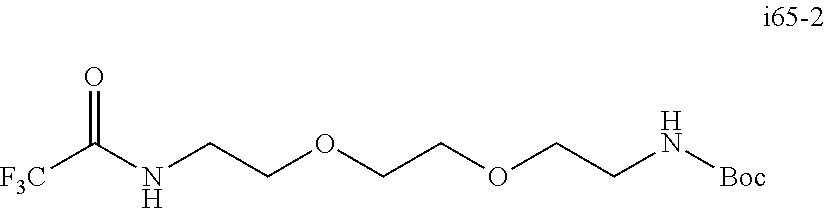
[F3C]C(NCCOCCOCCN[Boc])=O
